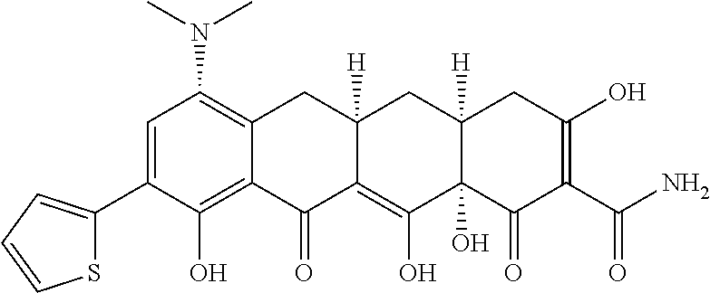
C1=C(C2=CC=CS2)C(O)=C2C(=C1N(C)C)CC1([H])C(=C(O)C3(O)C([H])(C1)CC(O)=C(C(N)=O)C3=O)C2=O
